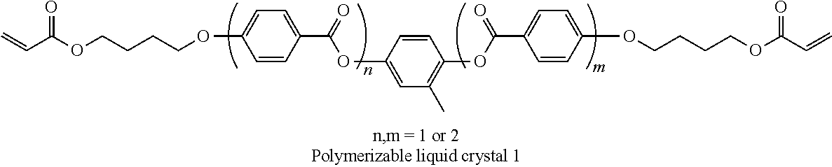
C1=CC(C(=O)OC2=CC(C)=C(OC(=O)C3=CC=C(OCCCCOC(C=C)=O)C=C3)C=C2)=CC=C1OCCCCOC(C=C)=O
